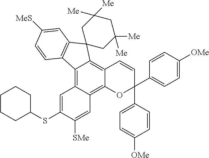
C12=C3C(=C4C(=C1C1(C5=C2C=CC([MeS])=C5)CC([Me])([Me])CC([Me])([Me])C1)C=CC(C1=CC=C([OMe])C=C1)(C1=CC=C([OMe])C=C1)O4)C=C([SMe])C(SC1CCCCC1)=C3
